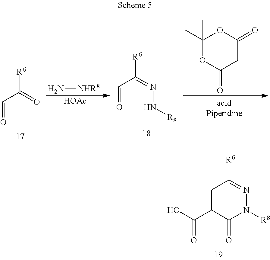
N[NHR8].[HOAc].C1(C)(C)OC(=O)CC(=O)O1.C(C(=O)[R6])=O.C(C(=NN[R8])[R6])=O.OC(C1=CC([R6])=NN([R8])C1=O)=O
